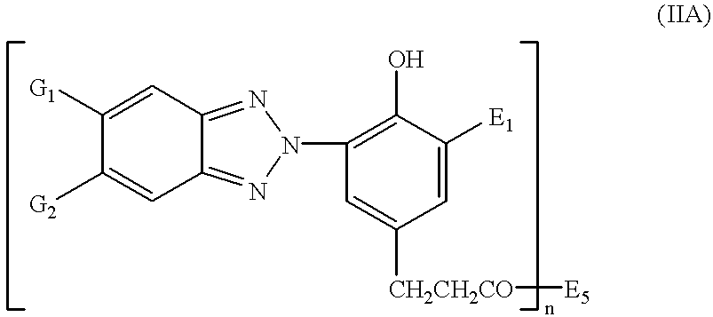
C1([G1])=CC2=NN(C3=C(O)C([E1])=CC([CH2CH2CO][E5])=C3)N=C2C=C1[G2]
